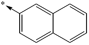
C1(->*)=CC=C2C(=C1)C=CC=C2
